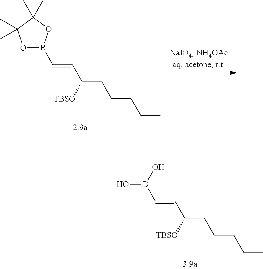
B(C=CC(CCCCC)[TBSO])(O)O.B1(C=CC(CCCCC)[TBSO])OC(C)(C)C(C)(C)O1
